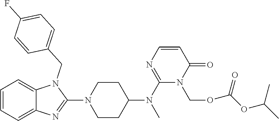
C1=CC=C2C(=C1)N(CC1=CC=C(F)C=C1)C(N1CCC(N(C)C3=NC=CC(=O)N3COC(OC(C)C)=O)CC1)=N2
